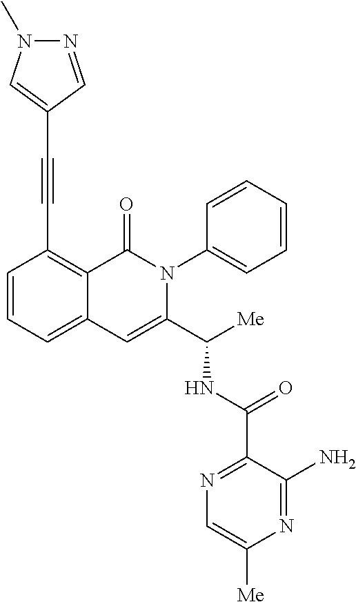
C1=CC=C2C(=C1C#CC1=CN(C)N=C1)C(=O)N(C1=CC=CC=C1)C(C(NC(=O)C1=NC=C([Me])N=C1N)[Me])=C2
